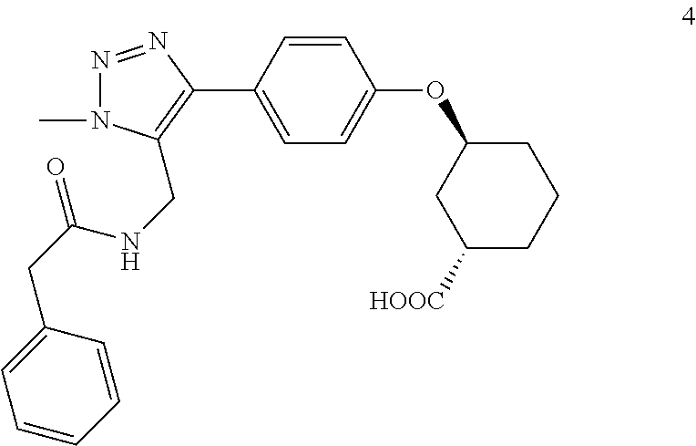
N1=NC(C2=CC=C(OC3CC([HOOC])CCC3)C=C2)=C(CNC(CC2=CC=CC=C2)=O)N1C
